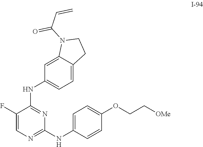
C1(F)=CN=C(NC2=CC=C(OCC[OMe])C=C2)N=C1NC1=CC=C2C(=C1)N(C(C=C)=O)CC2
